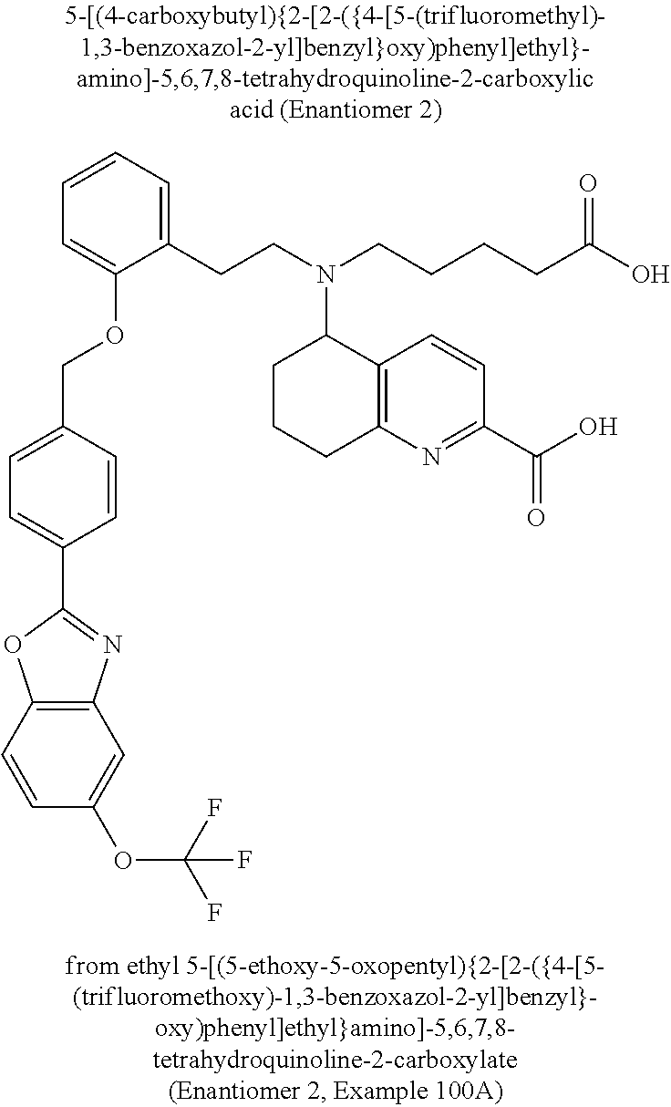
C1(C2=CC=C(COC3=CC=CC=C3CCN(CCCCC(O)=O)C3CCCC4=C3C=CC(C(=O)O)=N4)C=C2)=NC2=C(O1)C=CC(OC(F)(F)F)=C2
